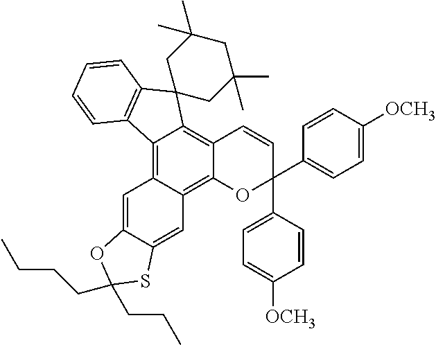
C12=C3C(=C4C(=C1C=CC(C1=CC=C([OCH3])C=C1)(C1=CC=C([OCH3])C=C1)O2)C1(C2=C4C=CC=C2)CC(C)(C)CC(C)(C)C1)C=C1C(=C3)SC(CCCC)(CCC)O1
